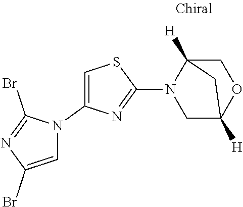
C1=C(Br)N=C(Br)N1C1=CSC(N2CC3([H])OCC2([H])C3)=N1
